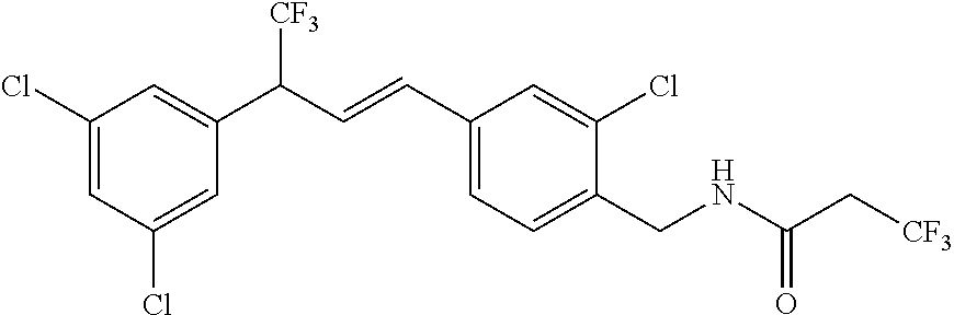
C1(Cl)=CC(Cl)=CC(C(C=CC2=CC=C(CNC(C[CF3])=O)C(Cl)=C2)[CF3])=C1
